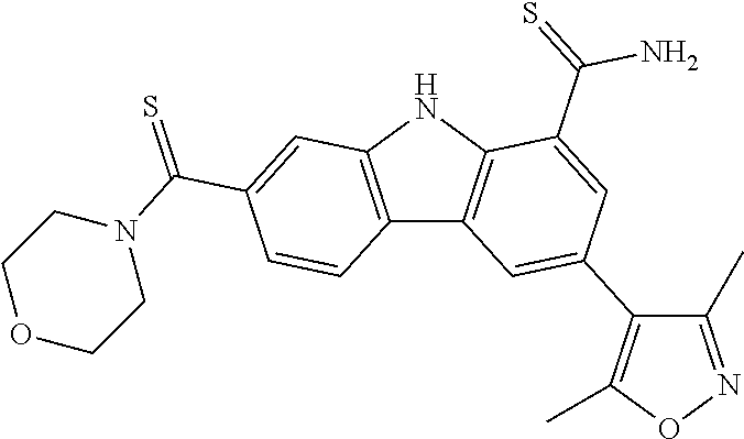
C12=C(NC3=C1C=C(C1=C(C)ON=C1C)C=C3C(=S)N)C=C(C(N1CCOCC1)=S)C=C2
